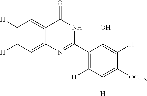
C1([H])=C([H])C=C2C(=C1)C(=O)NC(C1=C([H])C([H])=C([OCH3])C([H])=C1O)=N2
